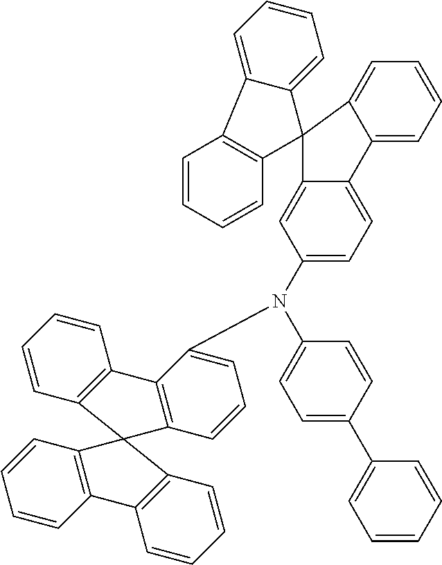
C1=CC2=C(C=C1)C1=C(C=CC=C1N(C1=CC=C(C3=CC=CC=C3)C=C1)C1=CC=C3C(=C1)C1(C4=CC=CC=C34)C3=C(C=CC=C3)C3=CC=CC=C13)C21C2=C(C=CC=C2)C2=C1C=CC=C2
